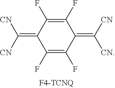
C1(F)=C(F)C(=C([CN])[CN])C(F)=C(F)C1=C([CN])[CN]
